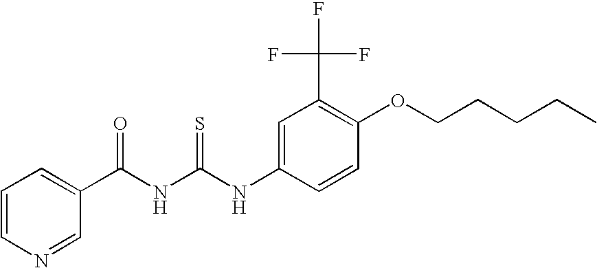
C1(C(NC(NC2=CC(C(F)(F)F)=C(OCCCCC)C=C2)=S)=O)=CC=CN=C1
